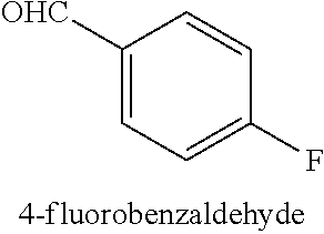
C1([OHC])=CC=C(F)C=C1
